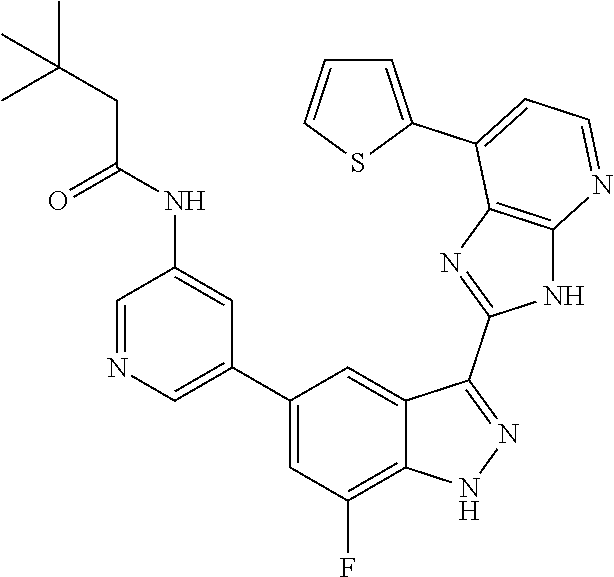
C1=NC=C(C2=CC(F)=C3C(=C2)C(C2=NC4=C(N2)N=CC=C4C2=CC=CS2)=NN3)C=C1NC(CC(C)(C)C)=O
